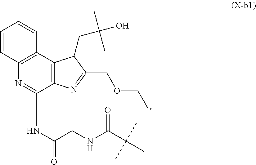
C12=C(C3=C(N=C1NC(CNC(C(C)(C)C)=O)=O)C=CC=C3)C(CC(O)(C)C)C(COCC)=N2
